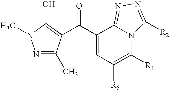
C(C1=CC([R5])=C([R4])N2C1=NN=C2[R2])(=O)C1=C(O)N(C)N=C1C
